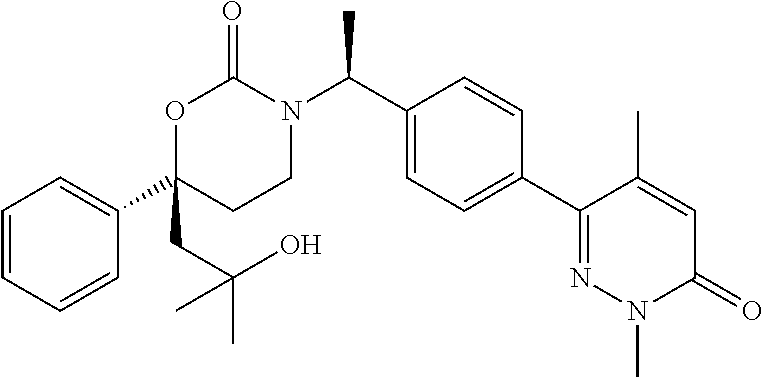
C1=CC=CC(C2(CC(C)(C)O)CCN(C(C3=CC=C(C4=NN(C)C(=O)C=C4C)C=C3)C)C(=O)O2)=C1
